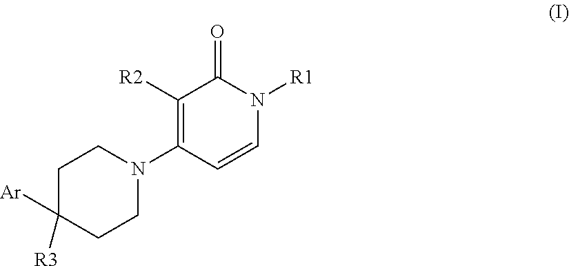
C1C([R3])([Ar])CCN(C2=C([R2])C(=O)N([R1])C=C2)C1
